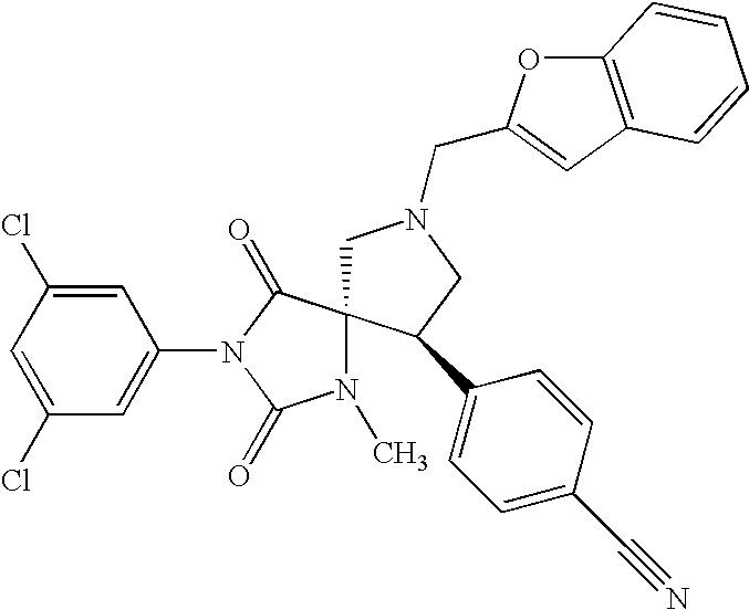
C1(Cl)=CC(Cl)=CC(N2C(=O)N(C)C3(C2=O)CN(CC2=CC4=C(O2)C=CC=C4)CC3C2=CC=C(C#N)C=C2)=C1
